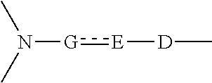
C[D][E]:[G]N(C)C
